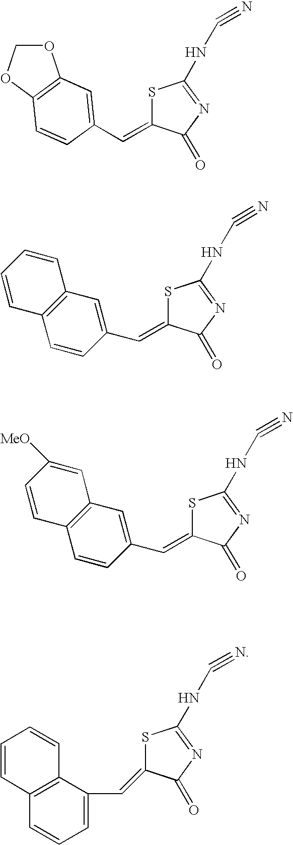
O1COC2=C1C=C(C=C1SC(NC#N)=NC1=O)C=C2.S1C(=CC2=CC3=C(C=C2)C=CC([MeO])=C3)C(=O)N=C1NC#N.S1C(=CC2=CC3=C(C=C2)C=CC=C3)C(=O)N=C1NC#N.C(=C1SC(NC#N)=NC1=O)C1=CC=CC2=C1C=CC=C2
